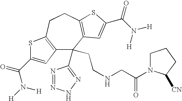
C12=C(CCC3=C(C1(C1=NNN=N1)CCNCC(=O)N1CCCC1[CN])C=C(C(N([H])[H])=O)S3)SC(C(=O)N([H])[H])=C2
